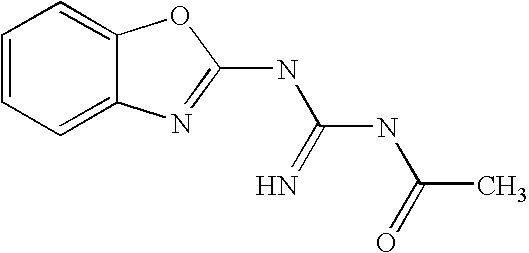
C12=CC=CC=C1OC(NC(NC(=O)C)=N)=N2
